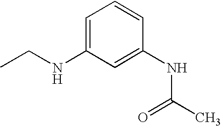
C1=C(NCC)C=C(NC(C)=O)C=C1
